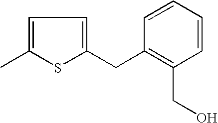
C1=C(C)SC(CC2=C(CO)C=CC=C2)=C1
